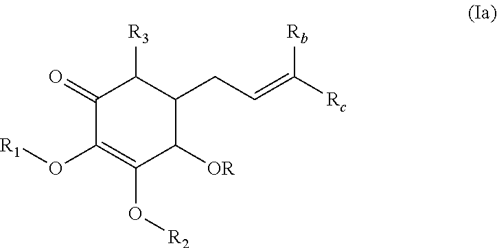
C1(=O)C(O[R1])=C(O[R2])C([OR])C(CC=C([Rc])[Rb])C1[R3]
